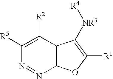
C1([R2])=C([R5])N=NC2=C1C([NR3][R4])=C([R1])O2
